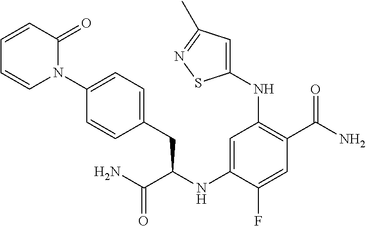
C1(NC(C(N)=O)CC2=CC=C(N3C(=O)C=CC=C3)C=C2)=CC(NC2=CC(C)=NS2)=C(C(N)=O)C=C1F
